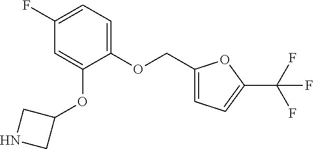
C(OC1=CC=C(F)C=C1OC1CNC1)C1=CC=C(C(F)(F)F)O1
